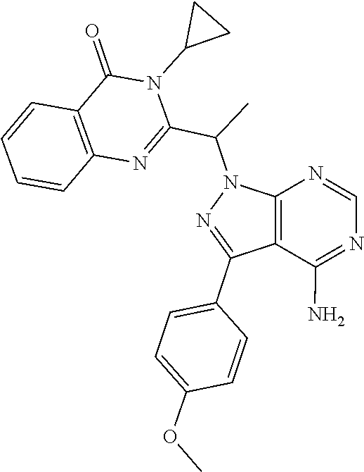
C1=NC2=C(C(C3=CC=C(OC)C=C3)=NN2C(C2=NC3=C(C=CC=C3)C(=O)N2C2CC2)C)C(N)=N1
